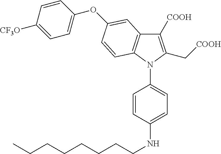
C1([COOH])=C(C[COOH])N(C2=CC=C(NCCCCCCCC)C=C2)C2=C1C=C(OC1=CC=C([CF3O])C=C1)C=C2
